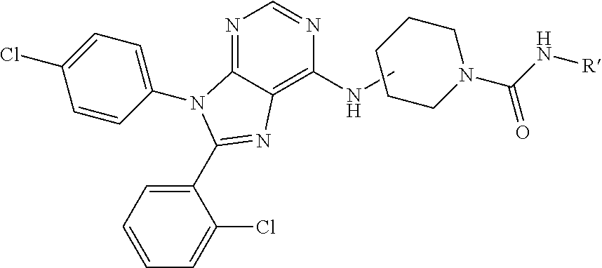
N1=C2C(=C(NC)N=C1)N=C(C1=CC=CC=C1Cl)N2C1=CC=C(Cl)C=C1.C1CN(C(N[R])=O)CCC1
